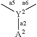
[Y2]([A2])(C)C
